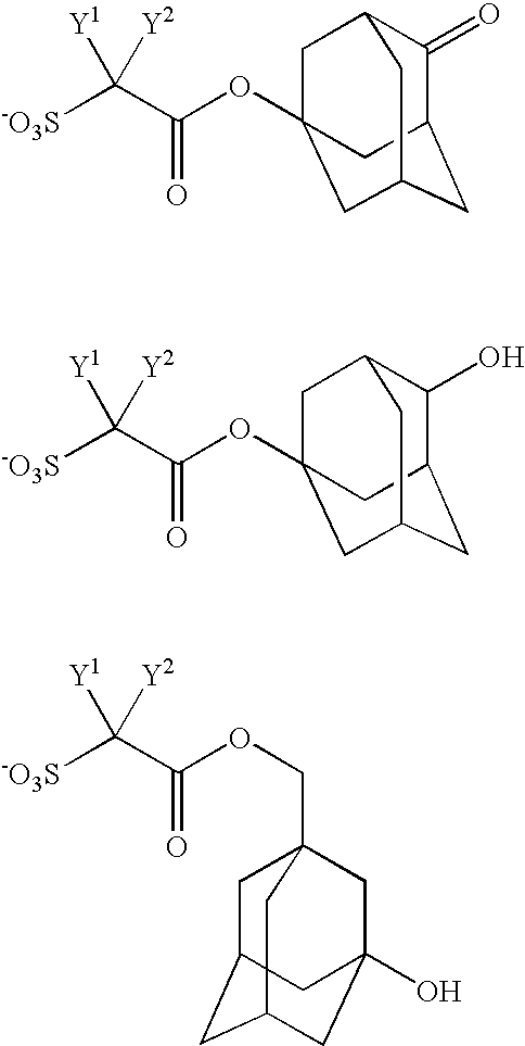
[-O3S]C(C(OC12CC3C(=O)C(CC(C1)C3)C2)=O)([Y1])[Y2].[-O3S]C(C(OC12CC3C(O)C(CC(C1)C3)C2)=O)([Y1])[Y2].[-O3S]C(C(OCC12CC3CC(CC(O)(C1)C3)C2)=O)([Y1])[Y2]
